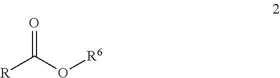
[R]C(O[R6])=O
